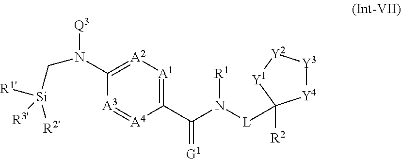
C1(N(C[Si]([R1'])([R2'])[R3'])[Q3])=[A2][A1]=C(C(N([L]C2([R2])[Y4][Y3][Y2][Y1]2)[R1])=[G1])[A4]=[A3]1
